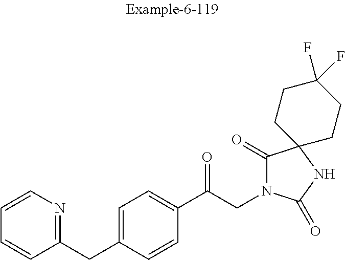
C(C1=NC=CC=C1)C1=CC=C(C(CN2C(=O)C3(NC2=O)CCC(F)(F)CC3)=O)C=C1
